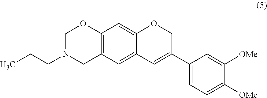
C(N1CC2=C(OC1)C=C1C(=C2)C=C(C2=CC=C([OMe])C([OMe])=C2)CO1)CC
